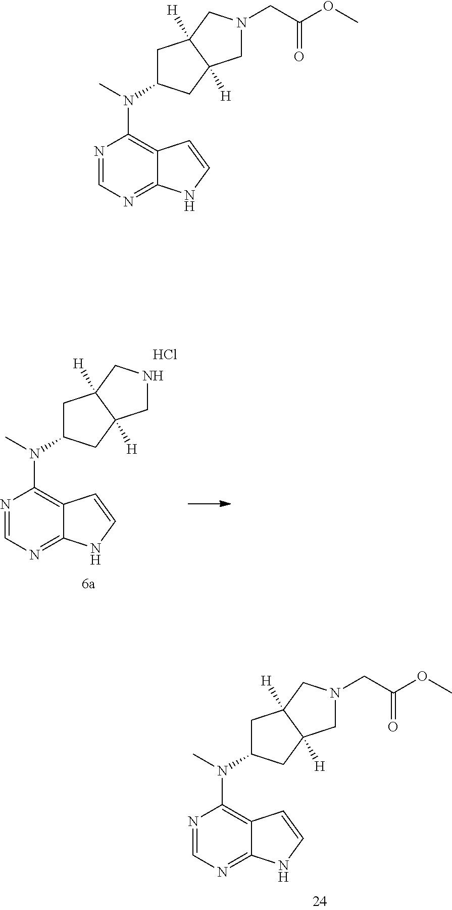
N1=CN=C2C(=C1N(C)C1CC3([H])C([H])(C1)CNC3)C=CN2.Cl.N1=CN=C2C(=C1N(C)C1CC3([H])C([H])(C1)CN(CC(OC)=O)C3)C=CN2.N1=CN=C2C(=C1N(C)C1CC3([H])C([H])(C1)CN(CC(OC)=O)C3)C=CN2
